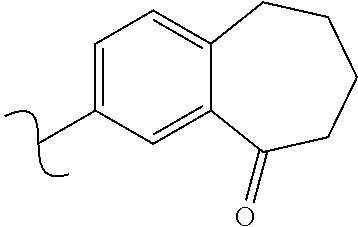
C12=CC(C)=CC=C1CCCCC2=O
